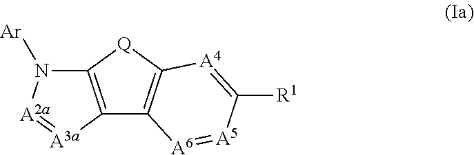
C12=C([Q]C3=C1[A6]=[A5]C([R1])=[A4]3)N([Ar])[A2a]=[A3a]2
